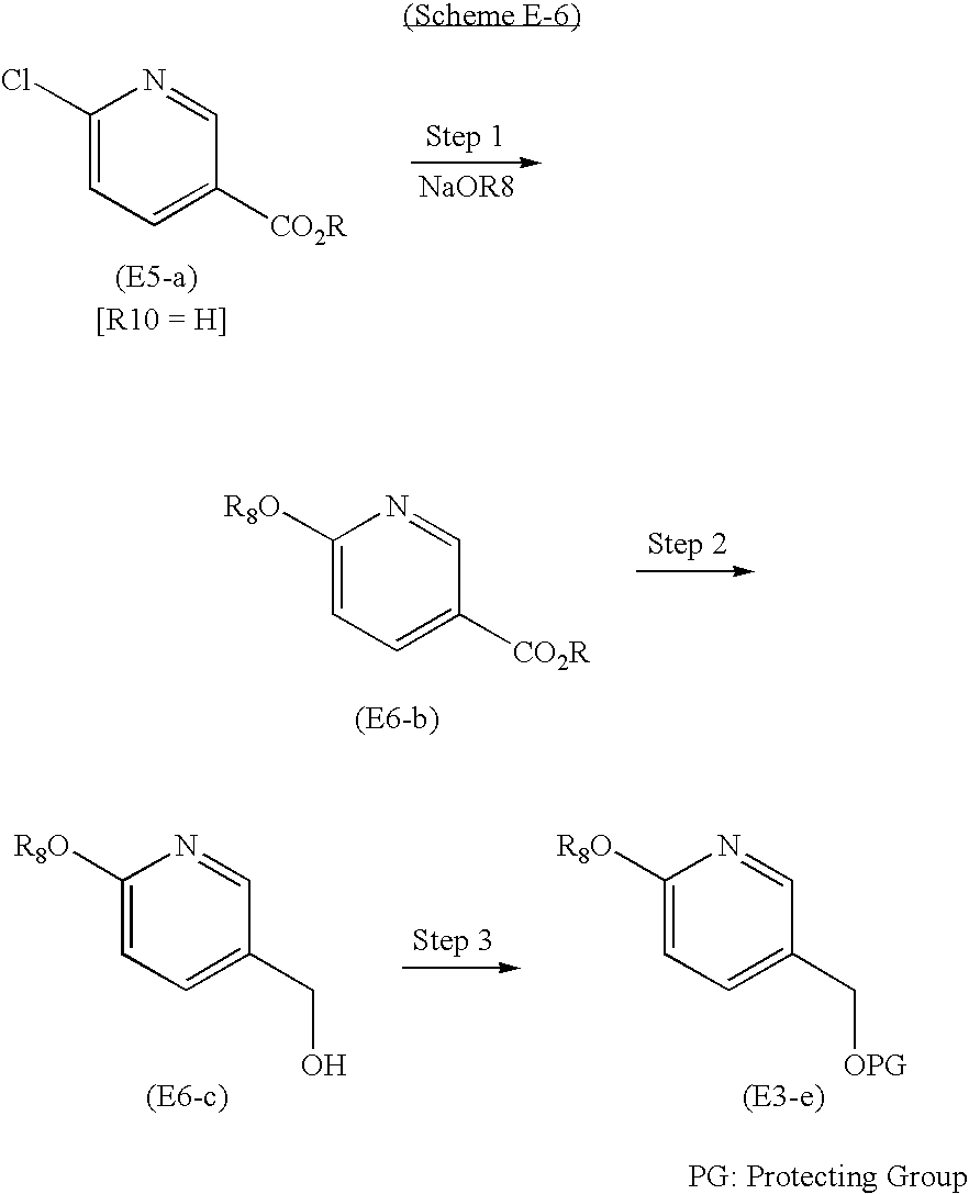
C1(Cl)=CC=C([CO2R])C=N1.C1([R8O])=CC=C([CO2R])C=N1.C1([R8O])=CC=C(CO)C=N1.C1([R8O])=CC=C(C[OPG])C=N1
